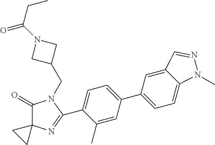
C1(=O)C2(N=C(C3=CC=C(C4=CC=C5C(=C4)C=NN5C)C=C3C)N1CC1CN(C(CC)=O)C1)CC2
